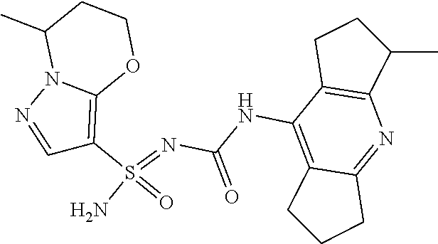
C(NC1=C2C(=NC3=C1CCC3C)CCC2)(N=S(N)(=O)C1=C2N(N=C1)C(C)CCO2)=O
